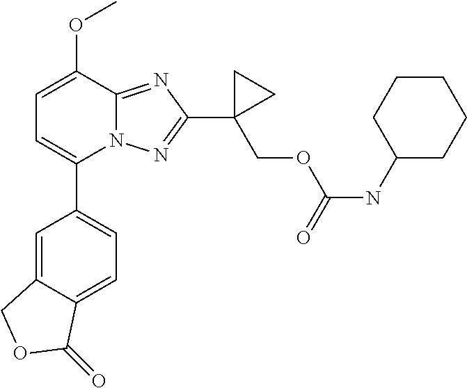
C1(C2=CC=C(OC)C3=NC(C4(COC(NC5CCCCC5)=O)CC4)=NN23)=CC=C2C(=C1)COC2=O
